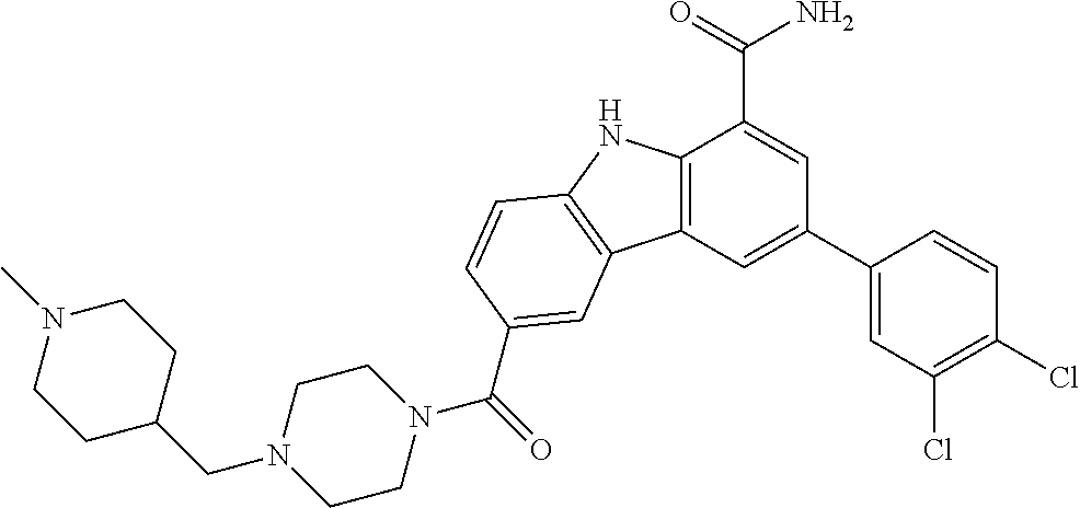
C12=C(C=C(C3=CC(Cl)=C(Cl)C=C3)C=C1C(=O)N)C1=C(N2)C=CC(C(N2CCN(CC3CCN(C)CC3)CC2)=O)=C1
